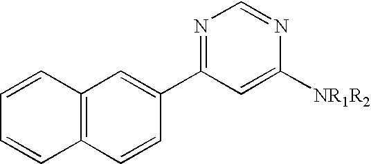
C1=CC2=C(C=C1)C=CC(C1=NC=NC([NR1R2])=C1)=C2
